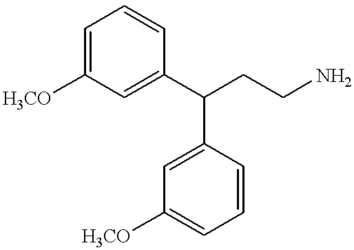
C1=C([H3CO])C=C(C(CCN)C2=CC([H3CO])=CC=C2)C=C1
